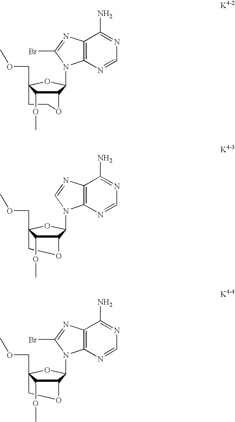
C12C(N3C4=C(N=C3Br)C(N)=NC=N4)OC(COC)(CCO1)C2OC.C12C(N3C4=C(N=C3)C(N)=NC=N4)OC(COC)(CO1)C2OC.C12C(N3C4=C(N=C3Br)C(N)=NC=N4)OC(COC)(CO1)C2OC
